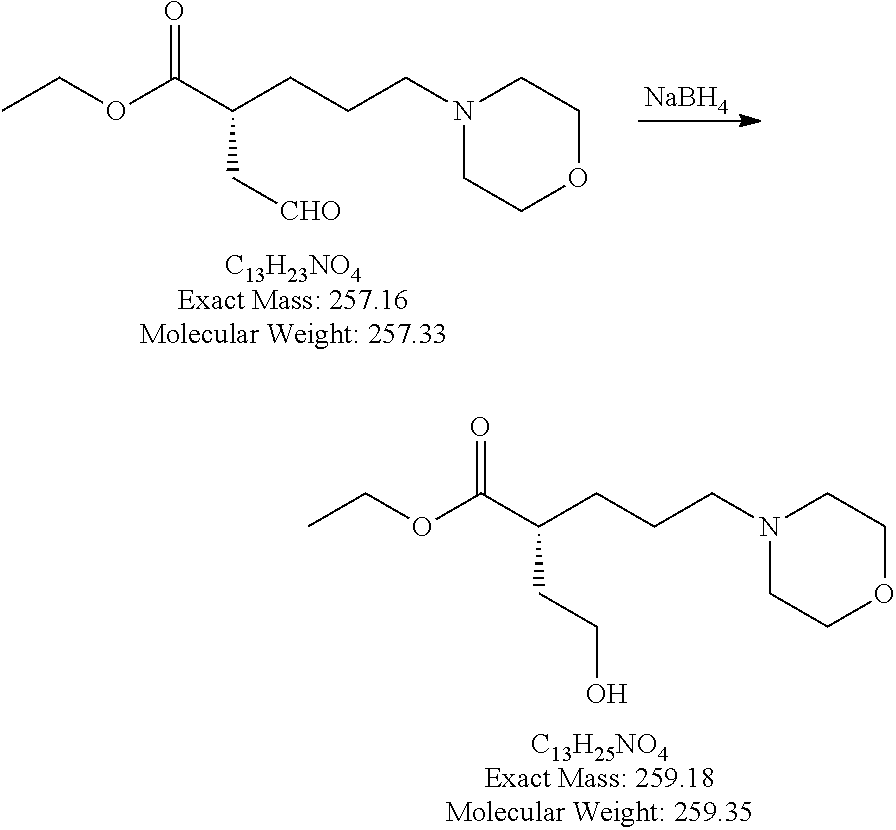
O(C(C(CCCN1CCOCC1)CCO)=O)CC.O(C(C(CCCN1CCOCC1)C[CHO])=O)CC.[NaBH4]
